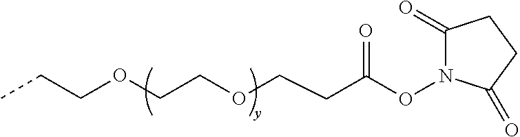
C(CCOCCOCCC)(ON1C(=O)CCC1=O)=O
